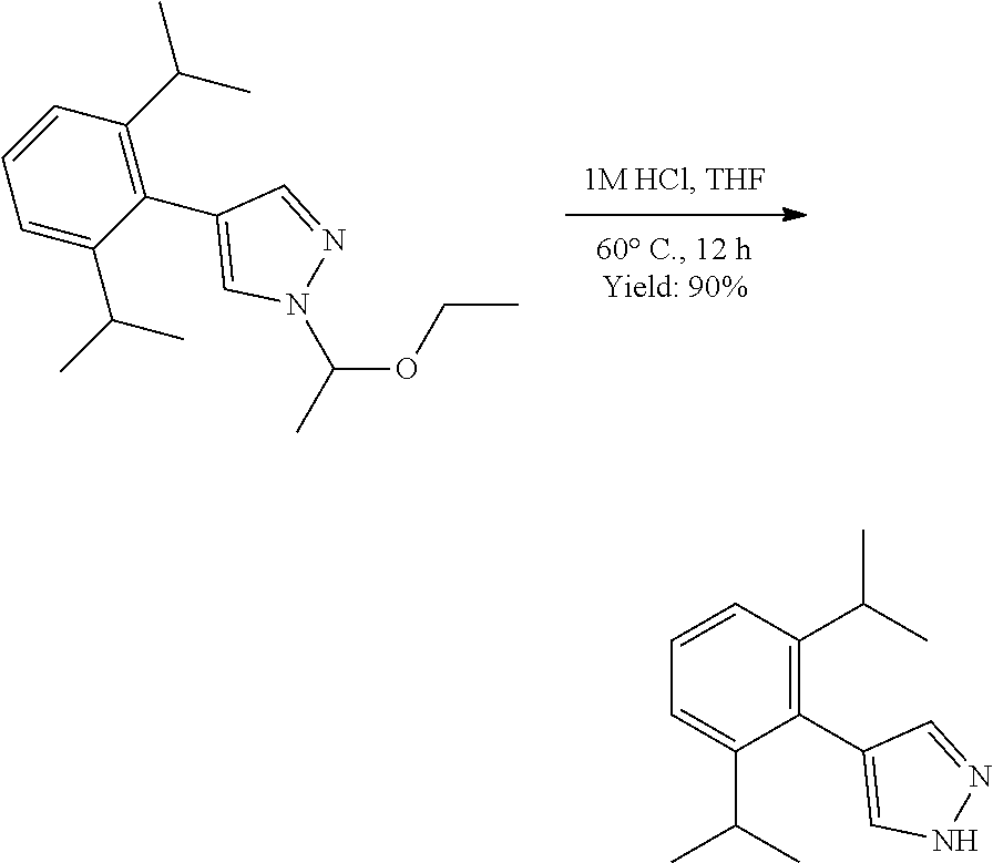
C1=C(C(C)C)C(C2=CNN=C2)=C(C(C)C)C=C1.C1=C(C(C)C)C(C2=CN(C(C)OCC)N=C2)=C(C(C)C)C=C1
